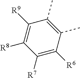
C1([R7])=C([R6])C(C)=C(C)C([R9])=C1[R8]
